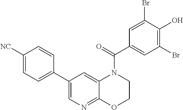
C1(C2=CC=C([NC])C=C2)=CN=C2C(=C1)N(C(C1=CC(Br)=C(O)C(Br)=C1)=O)CCO2
